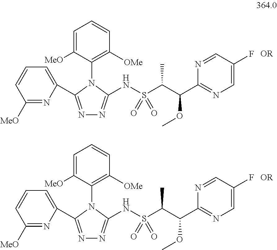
N1=C(C2=CC=CC([MeO])=N2)N(C2=C([OMe])C=CC=C2[MeO])C(NS(C(C(C2=NC=C(F)C=N2)OC)C)(=O)=O)=N1.[OR].N1=C(C2=CC=CC([MeO])=N2)N(C2=C([OMe])C=CC=C2[MeO])C(NS(C(C(C2=NC=C(F)C=N2)OC)C)(=O)=O)=N1.[OR]
